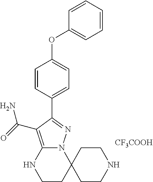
C12=C(C(=O)N)C(C3=CC=C(OC4=CC=CC=C4)C=C3)=NN1C1(CCN2)CCNCC1.[CF3COOH]
